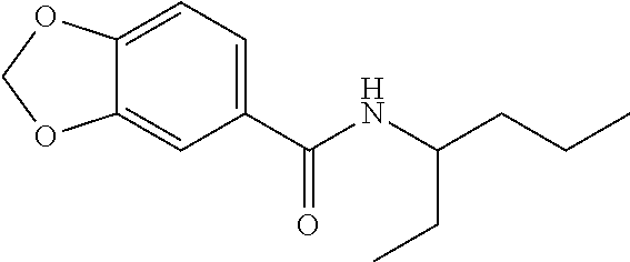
C1=C(C(NC(CCC)CC)=O)C=C2C(=C1)OCO2
